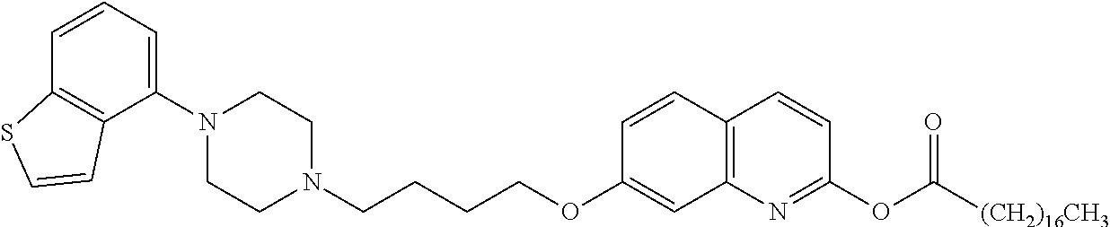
C1(N2CCN(CCCCOC3=CC4=C(C=C3)C=CC(OC([(CH2)16CH3])=O)=N4)CC2)=CC=CC2=C1C=CS2
